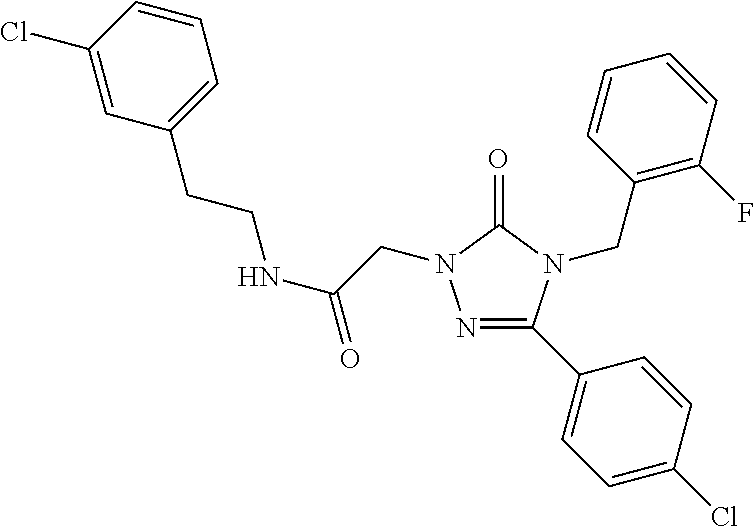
N1=C(C2=CC=C(Cl)C=C2)N(CC2=C(F)C=CC=C2)C(=O)N1CC(=O)NCCC1=CC=CC(Cl)=C1
